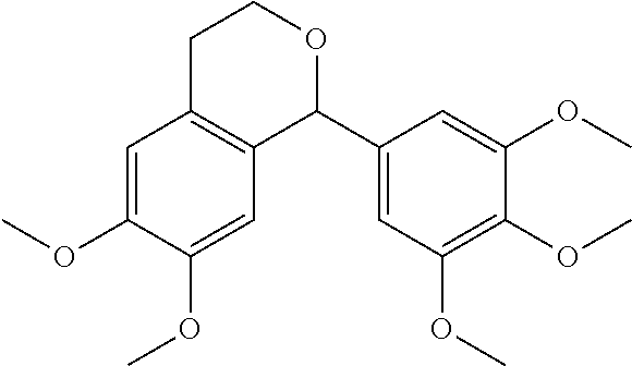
COC1=CC2=C(C=C1OC)C(C1=CC(OC)=C(OC)C(OC)=C1)OCC2
